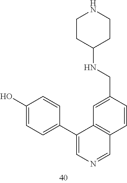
C(C1=CC2=C(C=C1)C=NC=C2C1=CC=C(O)C=C1)NC1CCNCC1
